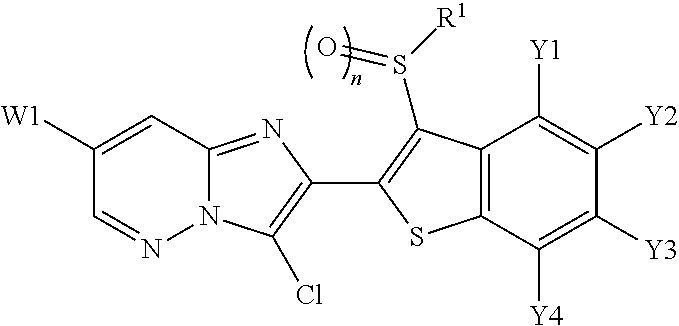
C12=NC(C3=C(S([R1])=O)C4=C(C([Y4])=C([Y3])C([Y2])=C4[Y1])S3)=C(Cl)N1N=CC([W1])=C2
